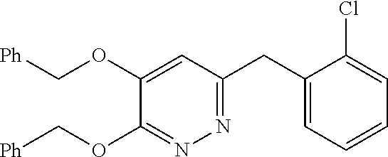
C1(OC[Ph])=CC(CC2=CC=CC=C2Cl)=NN=C1OC[Ph]
